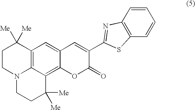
C1CN2C3=C(C1([Me])[Me])C=C1C(=C3C([Me])([Me])CC2)OC(=O)C(C2=NC3=C(C=CC=C3)S2)=C1
